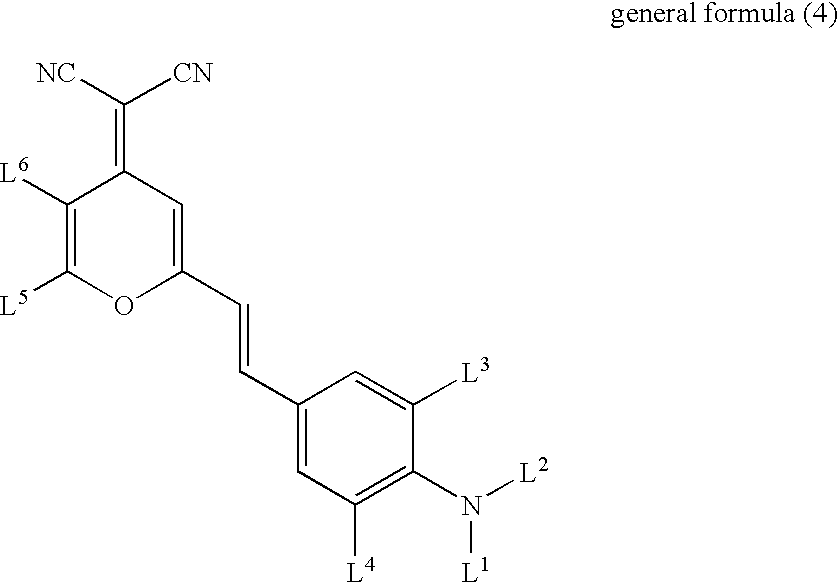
C1([L6])=C([L5])OC(C=CC2=CC([L4])=C(N([L1])[L2])C([L3])=C2)=CC1=C([NC])[CN]
